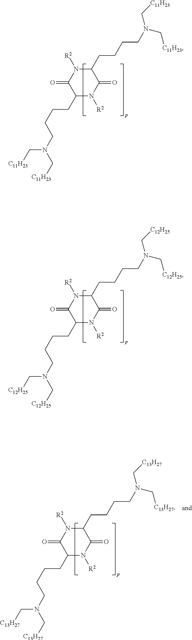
C1(CCCCN(C[C11H23])C[C11H23])N([R2])C(=O)C(CCCCN(C[C11H23])C[C11H23])N([R2])C1=O.C1(CCCCN(C[C12H25])C[C12H25])N([R2])C(=O)C(CCCCN(C[C12H25])C[C12H25])N([R2])C1=O.C1(CCCCN(C[C13H27])C[C13H27])N([R2])C(=O)C(CCCCN(C[C13H27])C[C13H27])N([R2])C1=O
